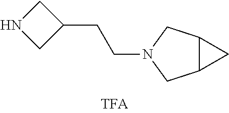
N1CC(CCN2CC3C(C2)C3)C1
